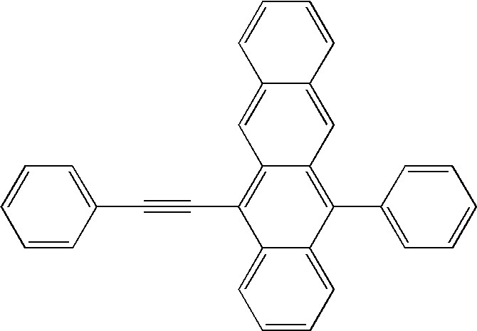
C1=CC=CC(C#CC2=C3C(=C(C4=CC=CC=C4)C4=CC=CC=C24)C=C2C(=C3)C=CC=C2)=C1
